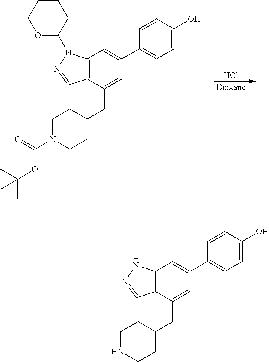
C12=C(C(CC3CCN(C(OC(C)(C)C)=O)CC3)=CC(C3=CC=C(O)C=C3)=C1)C=NN2C1CCCCO1.Cl.[Dioxane].C12=C(C(CC3CCNCC3)=CC(C3=CC=C(O)C=C3)=C1)C=NN2
